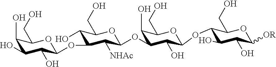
C1(O)C(O)C(O)C(OC2C(O)C(CO)OC(OC3C(O)C(CO)OC(OC4C(O)C(O)C([OR])OC4CO)C3O)C2[NHAc])OC1CO
